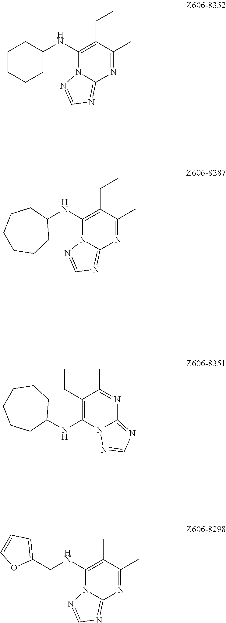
C1CCCC(NC2=C(CC)C(C)=NC3=NC=NN23)C1.C1(NC2=C(CC)C(C)=NC3=NC=NN23)CCCCCC1.C12=NC=NN1C(NC1CCCCCC1)=C(CC)C(C)=N2.C(C1=CC=CO1)NC1=C(C)C(C)=NC2=NC=NN12
